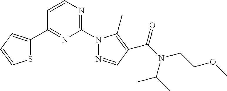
C1=CC(C2=CC=CS2)=NC(N2N=CC(C(N(C(C)C)CCOC)=O)=C2C)=N1
